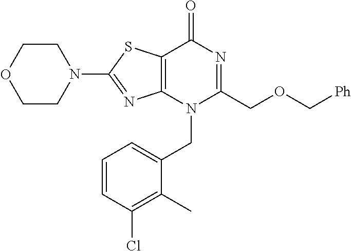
C1CN(C2=NC3=C(S2)C(=O)N=C(COC[Ph])N3CC2=CC=CC(Cl)=C2C)CCO1
